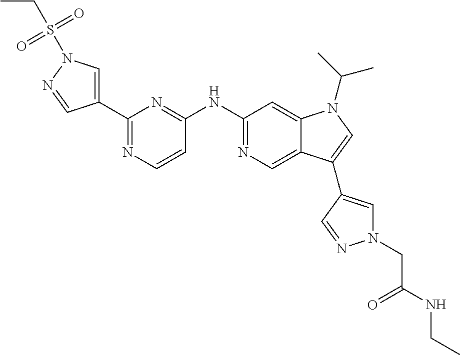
C1(C2=CN(S(CC)(=O)=O)N=C2)=NC=CC(NC2=NC=C3C(=C2)N(C(C)C)C=C3C2=CN(CC(NCC)=O)N=C2)=N1
